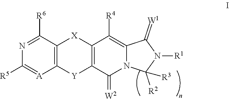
C1([R5])=[A]C2=C(C([R6])=N1)[X]C1=C([Y]2)C(=[W2])N2C(=C1[R4])C(=[W1])N([R1])C2([R2])[R3]
